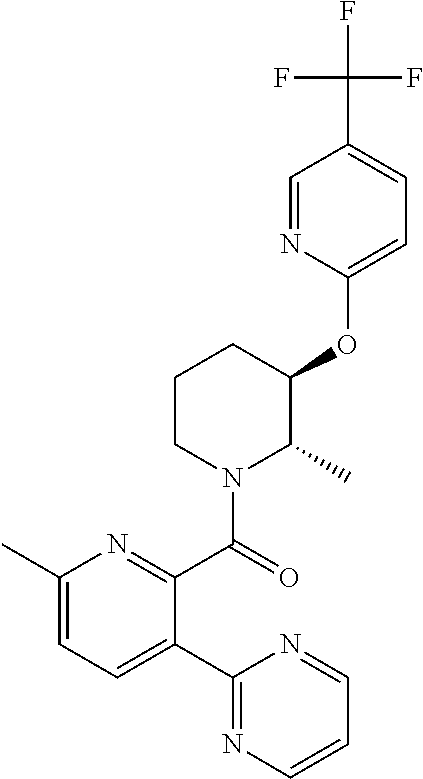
C1(OC2C(C)N(C(=O)C3=NC(C)=CC=C3C3=NC=CC=N3)CCC2)=CC=C(C(F)(F)F)C=N1
